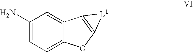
C12=CC=C(N)C=C1C1=C(O2)[L1]1
